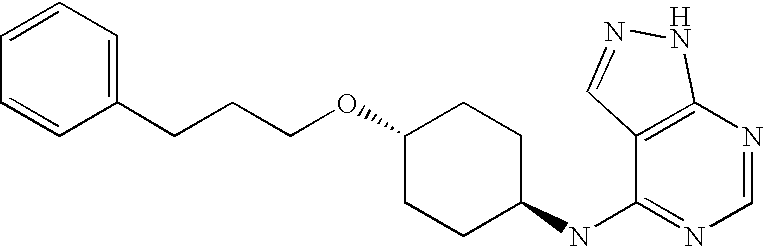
C1=CC=C(CCCOC2CCC(NC3=NC=NC4=C3C=NN4)CC2)C=C1
